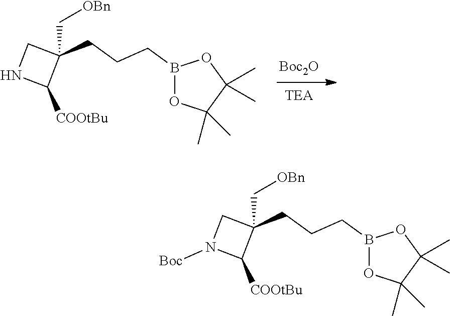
B1(CCCC2(C[OBn])CNC2[COOtBu])OC(C)(C)C(C)(C)O1.[Boc2O].[TEA].B1(CCCC2(C[OBn])CN([Boc])C2[COOtBu])OC(C)(C)C(C)(C)O1
